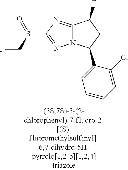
C12=NC(S(CF)=O)=NN1C(C1=CC=CC=C1Cl)CC2F
